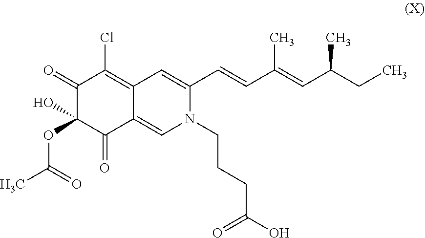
C1(=O)C(OC(C)=O)(O)C(=O)C2=CN(CCCC(O)=O)C(C=CC(=CC(CC)C)C)=CC2=C1Cl
